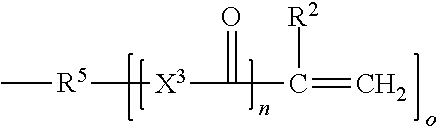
C[R5][X3]C(C(=C)[R2])=O
